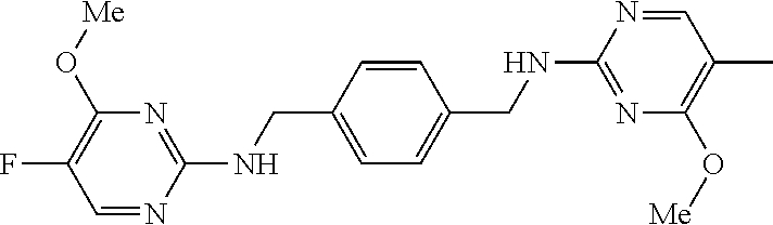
C1=CC(CNC2=NC(O[Me])=C(F)C=N2)=CC=C1CNC1=NC(O[Me])=C(C)C=N1
